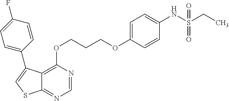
C12=C(OCCCOC3=CC=C(NS(CC)(=O)=O)C=C3)N=CN=C1SC=C2C1=CC=C(F)C=C1
